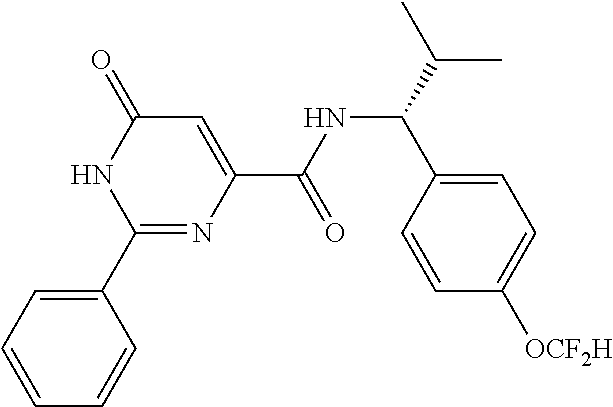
C1=CC=C(C2=NC(C(NC(C3=CC=C([OCF2H])C=C3)C(C)C)=O)=CC(=O)N2)C=C1
